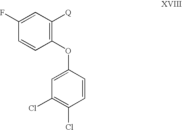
C1([Q])=C(OC2=CC(Cl)=C(Cl)C=C2)C=CC(F)=C1
